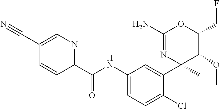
C1(C(NC2=CC=C(Cl)C(C3(C)C(OC)C(CF)OC(N)=N3)=C2)=O)=NC=C(C#N)C=C1
